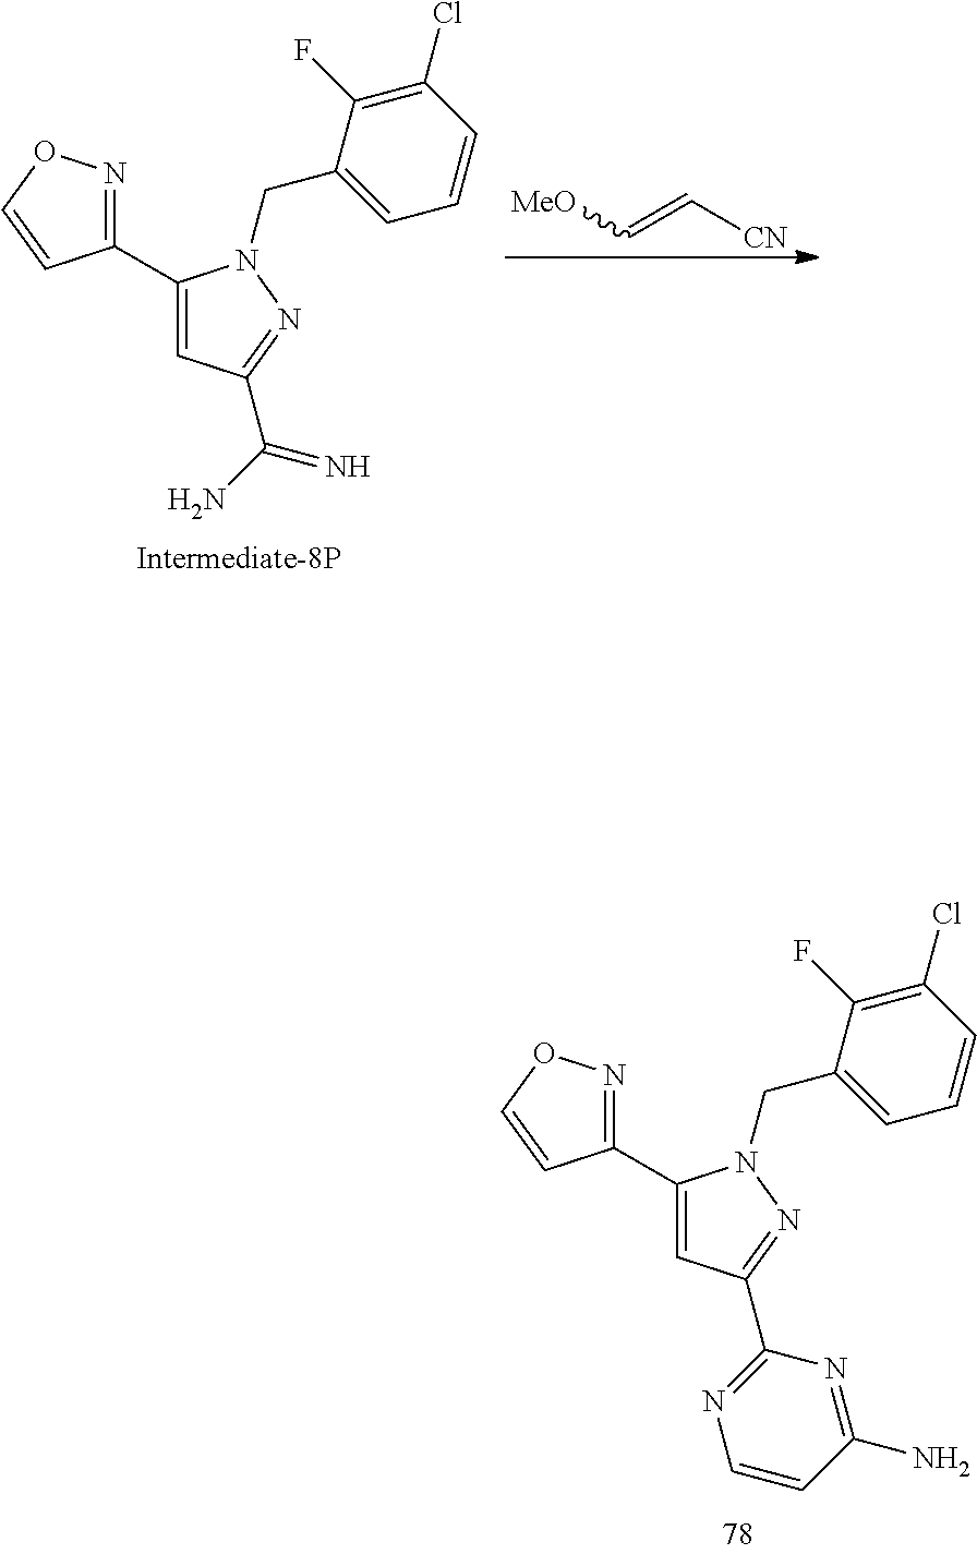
[CN]C=C[MeO].C1(C2=NOC=C2)=CC(C(=N)N)=NN1CC1=CC=CC(Cl)=C1F.C1(C2=NOC=C2)=CC(C2=NC=CC(N)=N2)=NN1CC1=CC=CC(Cl)=C1F
